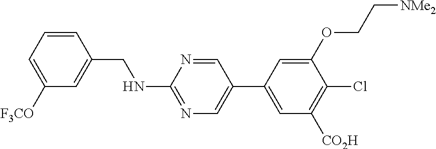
C1=CC(CNC2=NC=C(C3=CC([CO2H])=C(Cl)C(OCC[NMe2])=C3)C=N2)=CC([F3CO])=C1
